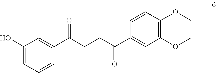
C1=CC=C(O)C=C1C(CCC(C1=CC2=C(C=C1)OCCO2)=O)=O
